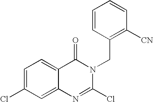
C1=CC(CN2C(=O)C3=CC=C(Cl)C=C3N=C2Cl)=C([CN])C=C1
